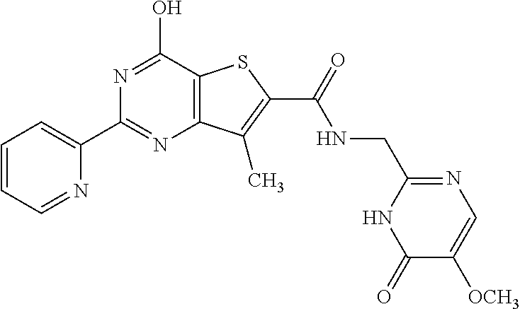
N1=C(C2=CC=CC=N2)N=C(O)C2=C1C(C)=C(C(=O)NCC1=NC=C([OCH3])C(=O)N1)S2
